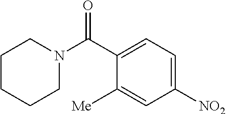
C1=C([NO2])C=C([Me])C(C(N2CCCCC2)=O)=C1
